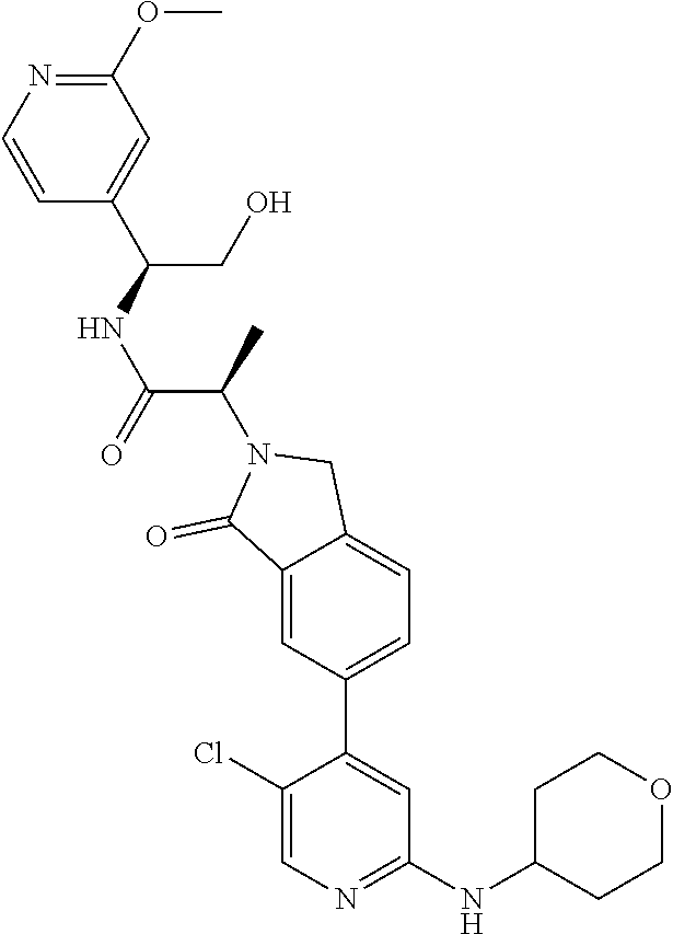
C1(Cl)=CN=C(NC2CCOCC2)C=C1C1=CC=C2C(=C1)C(=O)N(C(C)C(=O)NC(CO)C1=CC(OC)=NC=C1)C2
